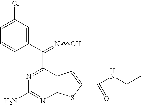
C1(C(=NO)C2=NC(N)=NC3=C2C=C(C(NCC)=O)S3)=CC(Cl)=CC=C1
